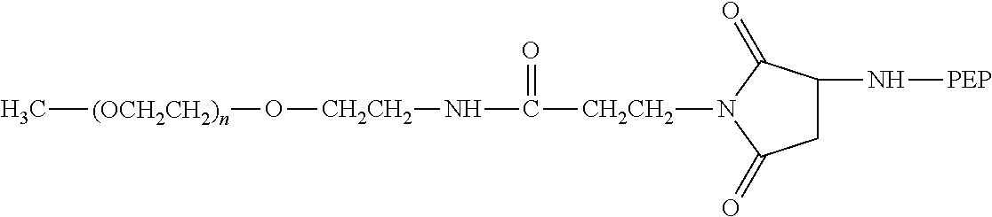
C1C(N[PEP])C(=O)N([CH2CH2]C(=O)N[CH2CH2]O[(OCH2CH2)n]C)C1=O
